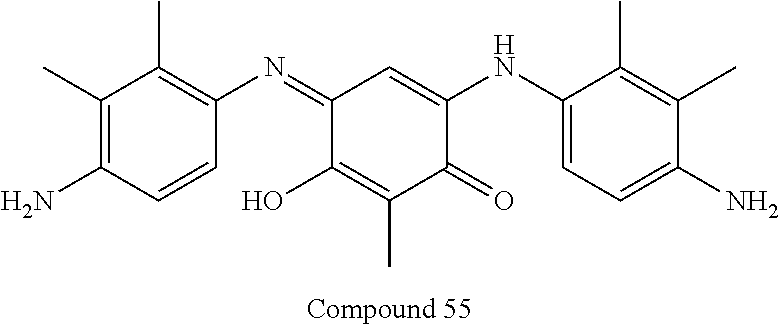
C1(C)=C(N)C=CC(N=C2C(O)=C(C)C(=O)C(NC3=CC=C(N)C(C)=C3C)=C2)=C1C
